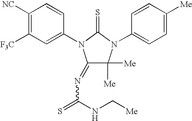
C1([NC])=C([F3C])C=C(N2C(=NC(=S)NC[Me])C([Me])([Me])N(C3=CC=C([Me])C=C3)C2=S)C=C1
